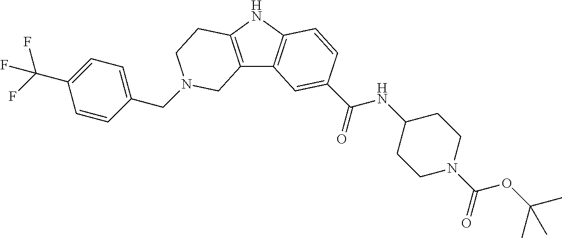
C1(CN2CCC3=C(C4=C(N3)C=CC(C(=O)NC3CCN(C(OC(C)(C)C)=O)CC3)=C4)C2)=CC=C(C(F)(F)F)C=C1
